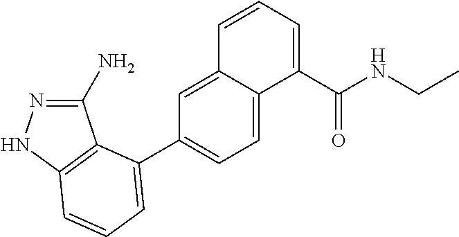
C1(N)=NNC2=C1C(C1=CC=C3C(=C1)C=CC=C3C(NCC)=O)=CC=C2
